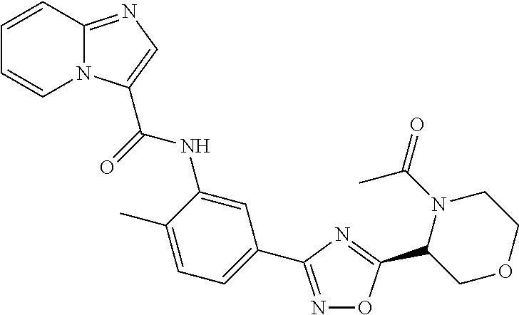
C1=CC2=NC=C(C(=O)NC3=CC(C4=NOC(C5COCCN5C(C)=O)=N4)=CC=C3C)N2C=C1
